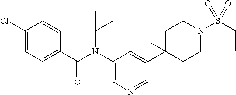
C1(Cl)=CC=C2C(=C1)C(C)(C)N(C1=CN=CC(C3(F)CCN(S(CC)(=O)=O)CC3)=C1)C2=O
